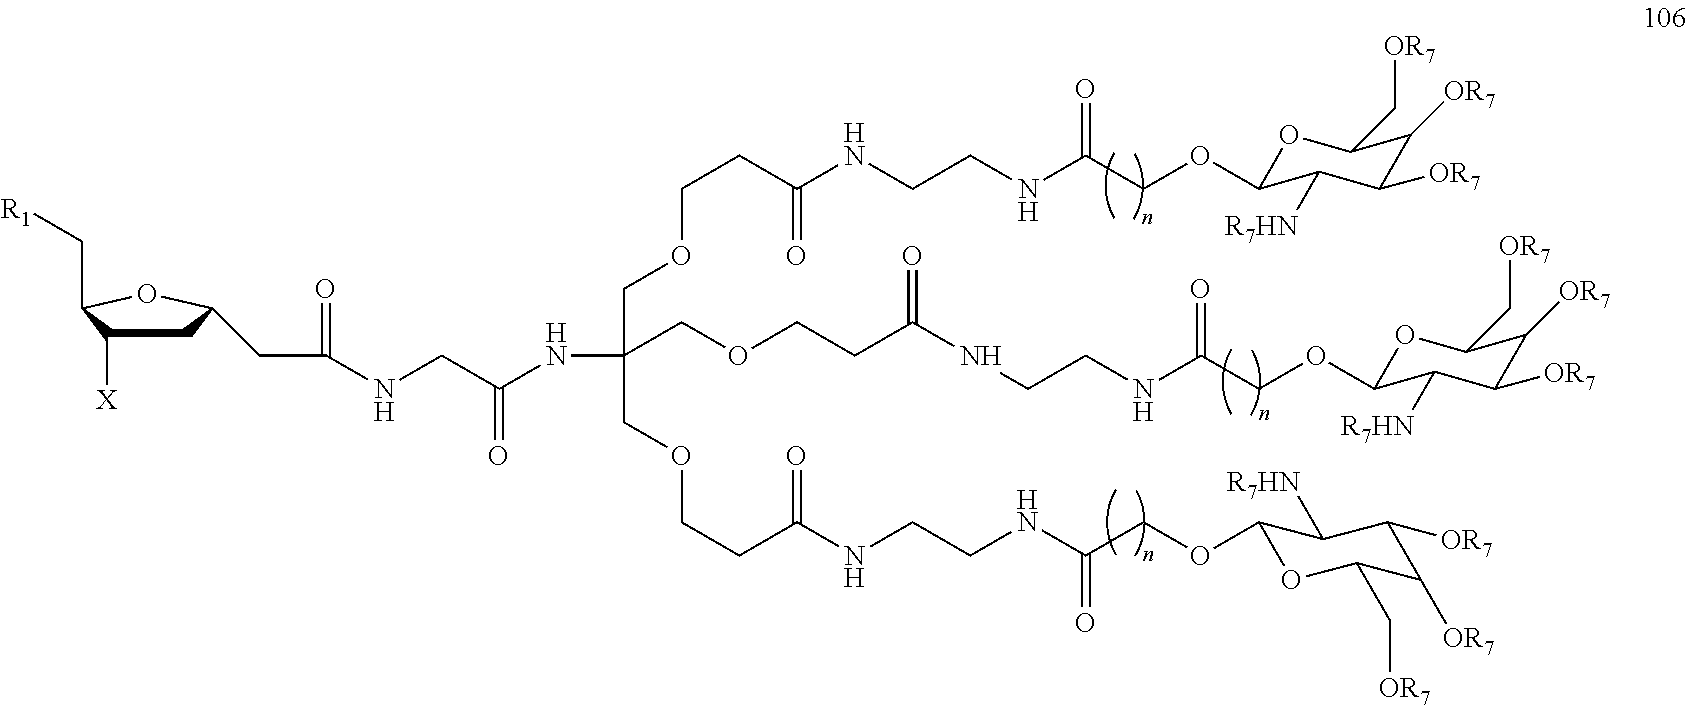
C(NCC(NC(COCCC(NCCNC(COC1OC(C[OR7])C([OR7])C([OR7])C1[R7HN])=O)=O)(COCCC(=O)NCCNC(COC1OC(C[OR7])C([OR7])C([OR7])C1[R7HN])=O)COCCC(NCCNC(COC1OC(C[OR7])C([OR7])C([OR7])C1[R7HN])=O)=O)=O)(CC1CC([X])C(C[R1])O1)=O
